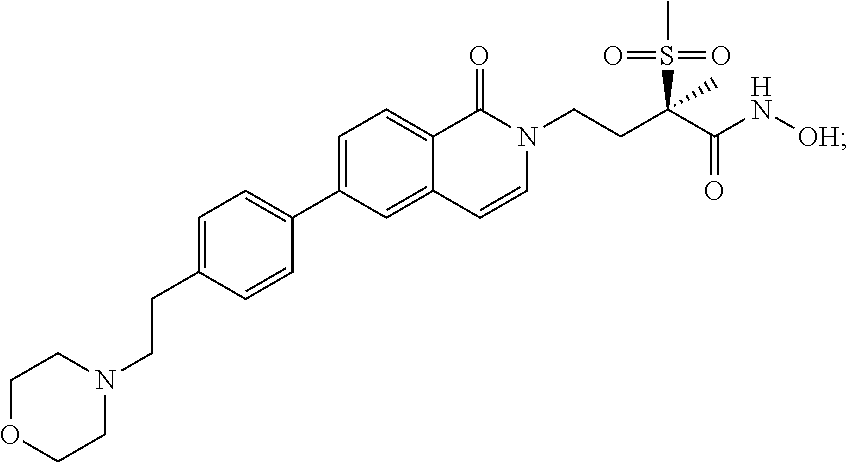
C1(C2=CC=C(CCN3CCOCC3)C=C2)=CC=C2C(=O)N(CCC(C(N[OH])=O)(S(=O)(=O)C)C)C=CC2=C1
